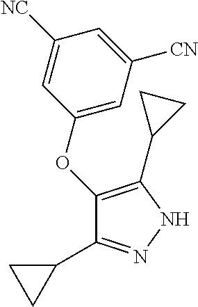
C1(OC2=CC([CN])=CC([NC])=C2)=C(C2CC2)NN=C1C1CC1
